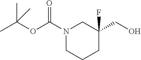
N1(C(OC(C)(C)C)=O)CCCC(CO)(F)C1
